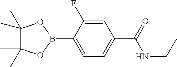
C1(C)(C)C(C)(C)OB(C2=CC=C(C(=O)NCC)C=C2F)O1
